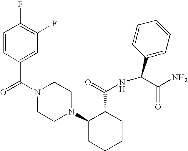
C(N1CCN(C2CCCCC2C(=O)NC(C2=CC=CC=C2)C(N)=O)CC1)(=O)C1=CC(F)=C(F)C=C1
